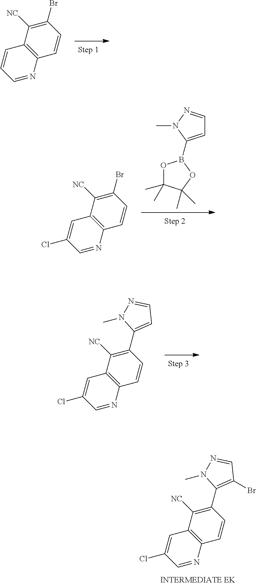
BrC1=C([NC])C2=C(C=C1)N=CC=C2.C1(Br)=C(C2=C([NC])C3=C(C=C2)N=CC(Cl)=C3)N(C)N=C1.O1C(C)(C)C(C)(C)OB1C1=CC=NN1C.BrC1=C([NC])C2=C(C=C1)N=CC(Cl)=C2.C1=C(C2=C([NC])C3=C(C=C2)N=CC(Cl)=C3)N(C)N=C1
